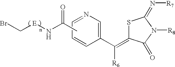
S1C(=C([R6])C2=CN=CC=C2)C(=O)N([R8])C1=N[R7].CC(N[E]CBr)=O
